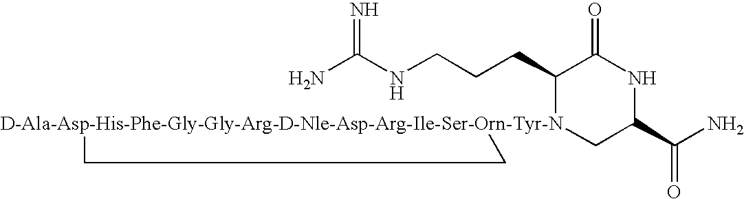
NC(NCCCC1[D-Ala-Asp-His-Phe-Gly-Gly-Arg-D-Nle-Asp-Arg-Ile-Ser-Orn-Tyr-N]2(CC(C(N)=O)NC1=O)CC2)=N
